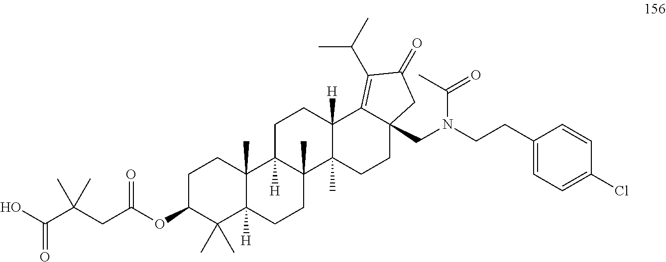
C1C(OC(CC(C(=O)O)(C)C)=O)C(C)(C)C2([H])C(C)(C1)C1([H])C(C)(CC2)C2(C)C([H])(CC1)C1=C(C(C)C)C(=O)CC1(CN(CCC1=CC=C(Cl)C=C1)C(C)=O)CC2
